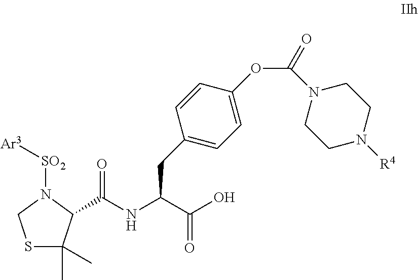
S1C(C)(C)C(C(NC(C(=O)O)CC2=CC=C(OC(N3CCN([R4])CC3)=O)C=C2)=O)N([SO2][Ar3])C1
